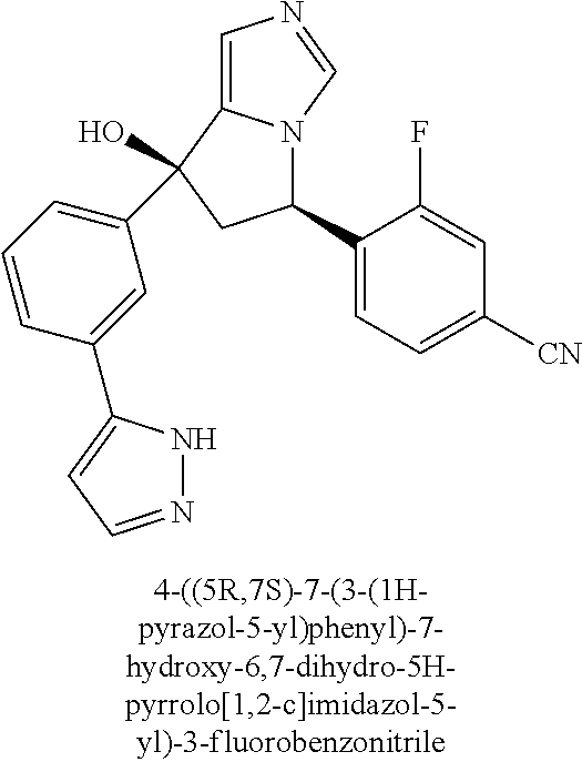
C1=C2N(C=N1)C(C1=CC=C([CN])C=C1F)CC2(O)C1=CC=CC(C2=CC=NN2)=C1
